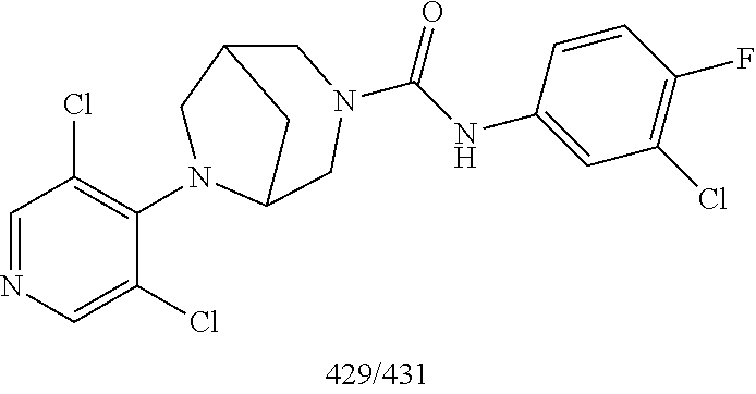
C1=NC=C(Cl)C(N2CC3CN(C(NC4=CC(Cl)=C(F)C=C4)=O)CC2C3)=C1Cl
